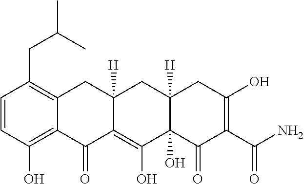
C1=CC(O)=C2C(=C1CC(C)C)CC1([H])C(=C(O)C3(O)C([H])(C1)CC(O)=C(C(N)=O)C3=O)C2=O
